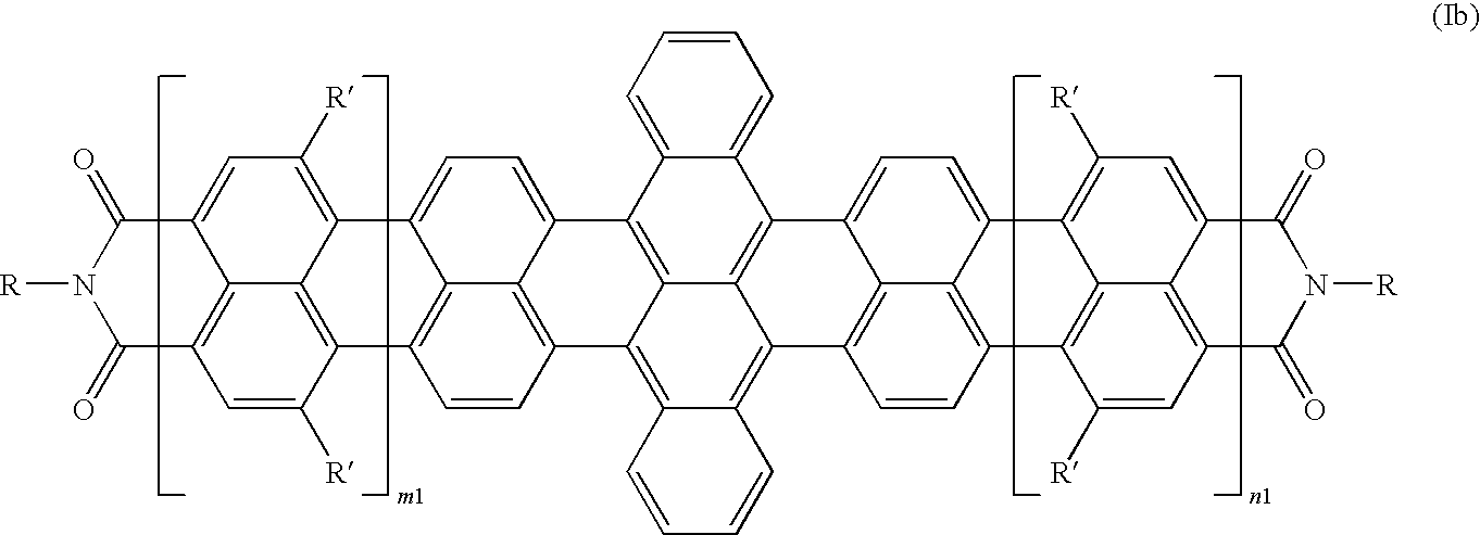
C1=CC=C2C(=C1)C1=C3C4=C2C2=CC=C5C6=C(C=CC(=C26)C4=C2C(=C3C3=C4C6=C(C=C3)C3=C7C(=C([R])C=C8C7=C(C=C3[R])C(=O)N([R])C8=O)C6=CC=C14)C=CC=C2)C1=C2C5=C([R])C=C3C2=C(C=C1[R])C(=O)N([R])C3=O
